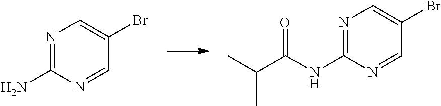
N1=C(N)N=CC(Br)=C1.CC(C(NC1=NC=C(Br)C=N1)=O)C
